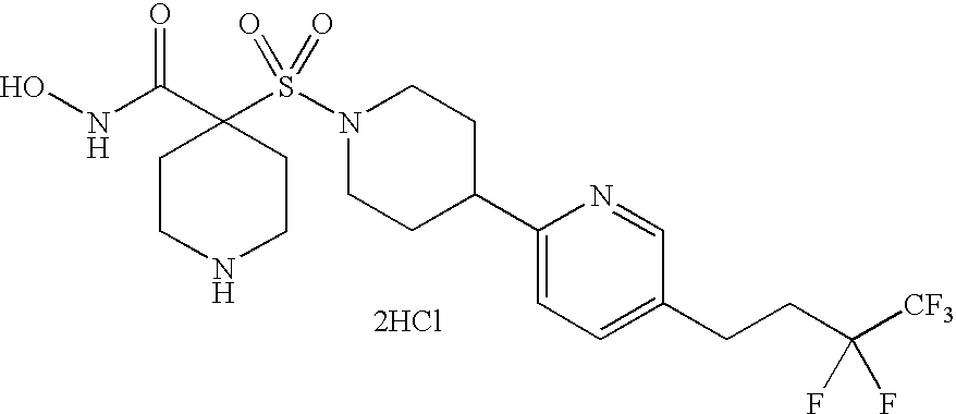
[2HCl].ONC(C1(S(N2CCC(C3=CC=C(CCC([CF3])(F)F)C=N3)CC2)(=O)=O)CCNCC1)=O
